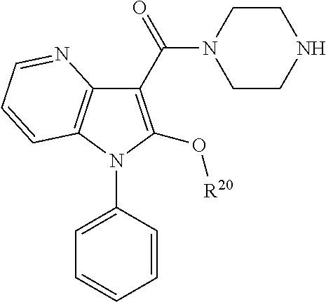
C1(C(=O)N2CCNCC2)=C(O[R20])N(C2=CC=CC=C2)C2=C1N=CC=C2
